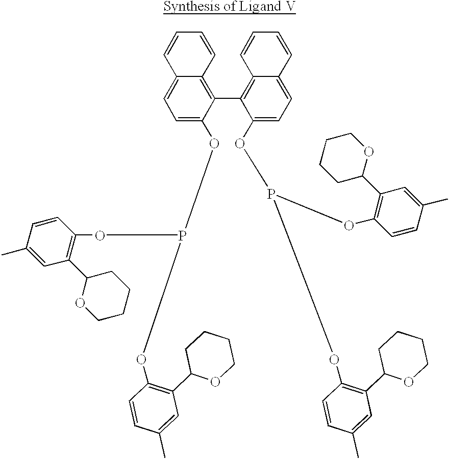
C1=C(OP(OC2=C(C3OCCCC3)C=C(C)C=C2)OC2=C(C3OCCCC3)C=C(C)C=C2)C(C2=C3C(=CC=C2OP(OC2=C(C4OCCCC4)C=C(C)C=C2)OC2=C(C4OCCCC4)C=C(C)C=C2)C=CC=C3)=C2C(=C1)C=CC=C2
